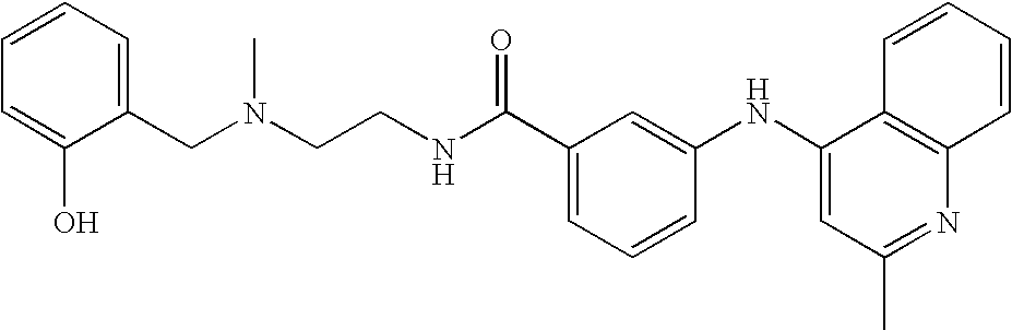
N(CCNC(C1=CC=CC(NC2=CC(C)=NC3=C2C=CC=C3)=C1)=O)(CC1=CC=CC=C1O)C
